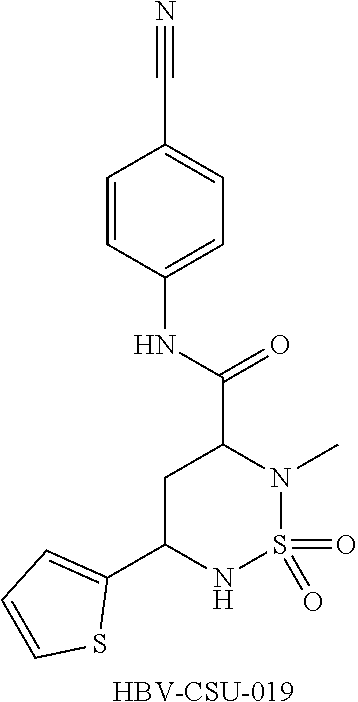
O=S1(=O)N(C)C(C(NC2=CC=C(C#N)C=C2)=O)CC(C2=CC=CS2)N1.[HBV-CSU-019]
